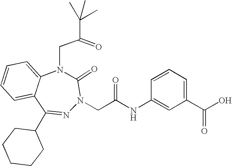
C1=CC=C2C(=C1)N(CC(=O)C(C)(C)C)C(=O)N(CC(NC1=CC(C(O)=O)=CC=C1)=O)N=C2C1CCCCC1
